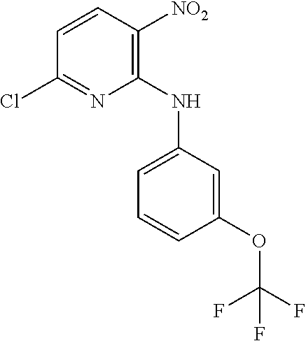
C1(Cl)=NC(NC2=CC=CC(OC(F)(F)F)=C2)=C([NO2])C=C1
